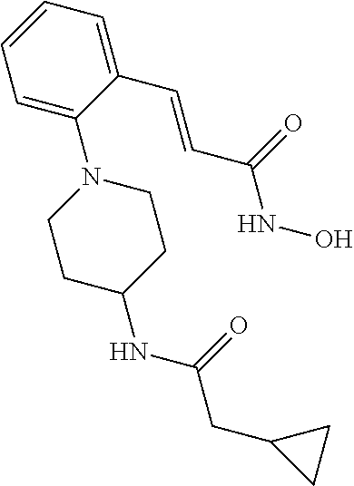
C1=C(N2CCC(NC(CC3CC3)=O)CC2)C(C=CC(NO)=O)=CC=C1
